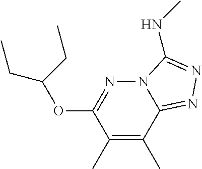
C1(C)=C(C)C2=NN=C(NC)N2N=C1OC(CC)CC
